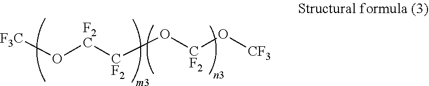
[F3C]O[F2C][CF2]O[CF2]O[CF3]
